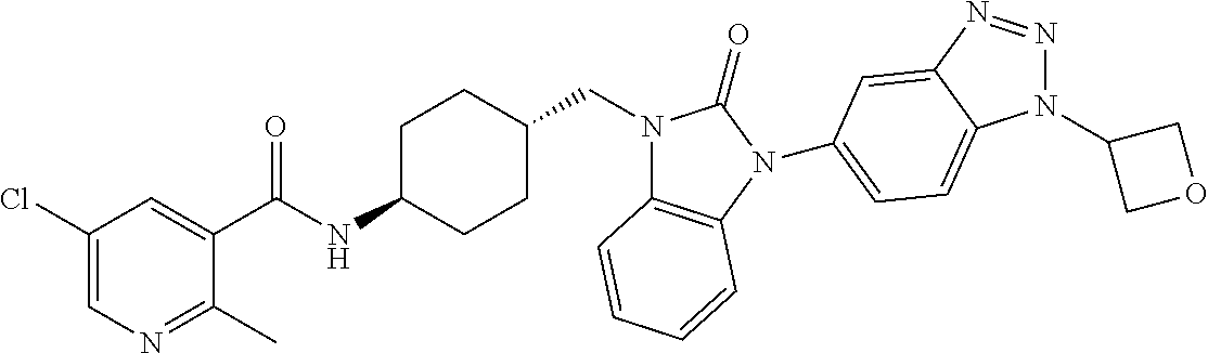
C1(Cl)=CN=C(C)C(C(NC2CCC(CN3C4=C(N(C5=CC=C6N(C7COC7)N=NC6=C5)C3=O)C=CC=C4)CC2)=O)=C1
